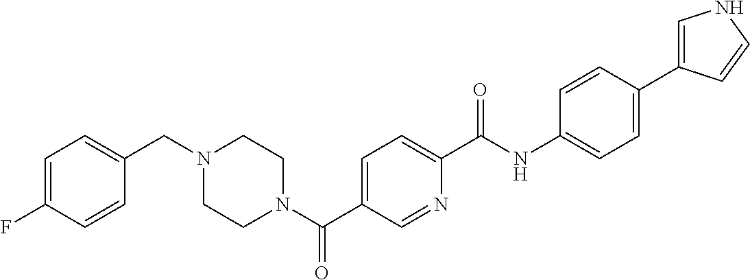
C1=C(F)C=CC(CN2CCN(C(C3=CC=C(C(NC4=CC=C(C5=CNC=C5)C=C4)=O)N=C3)=O)CC2)=C1
